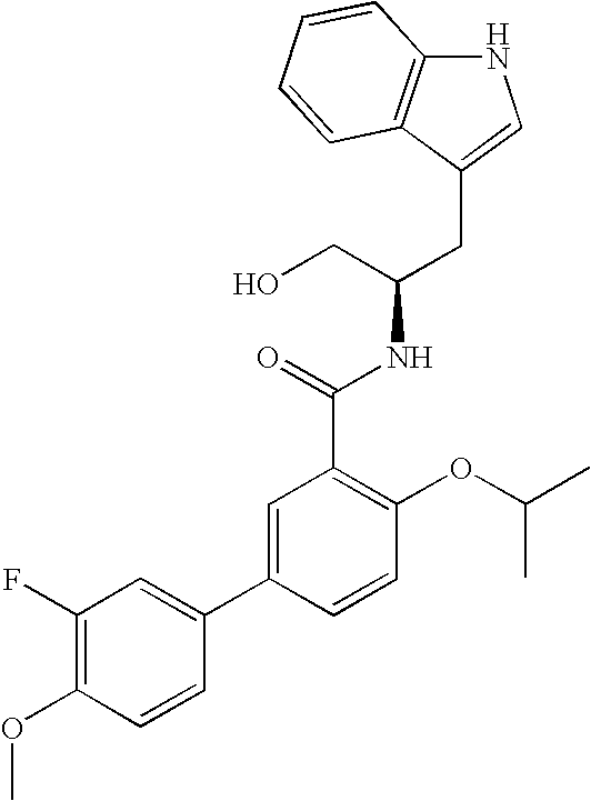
C(C(CO)NC(C1=C(OC(C)C)C=CC(C2=CC(F)=C(OC)C=C2)=C1)=O)C1=CNC2=C1C=CC=C2
